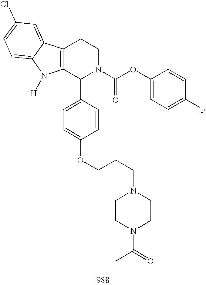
C12=C(C(C3=CC=C(OCCCN4CCN(C(=O)C)CC4)C=C3)N(C(OC3=CC=C(F)C=C3)=O)CC1)N([H])C1=CC=C(Cl)C=C21
